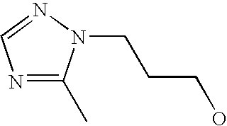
N1=C(C)N(CCCO)N=C1
